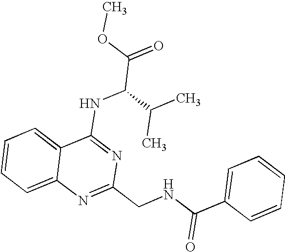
C12=CC=CC=C1N=C(CNC(C1=CC=CC=C1)=O)N=C2NC(C(=O)OC)C(C)C
